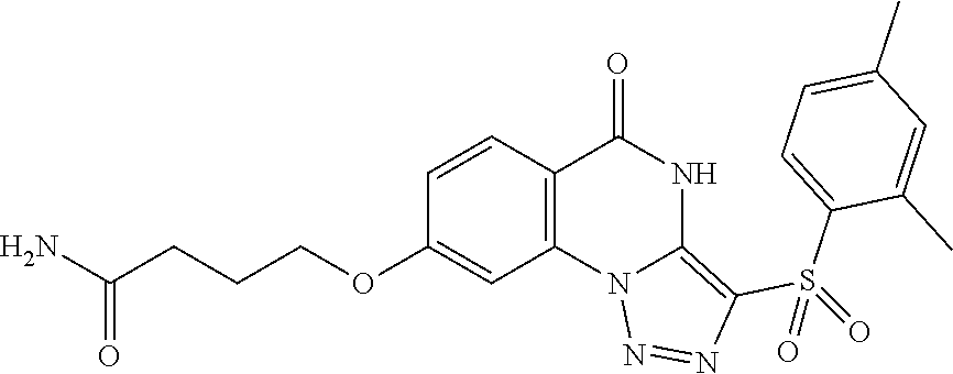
C1(OCCCC(N)=O)=CC2=C(C=C1)C(=O)NC1=C(S(C3=CC=C(C)C=C3C)(=O)=O)N=NN21
